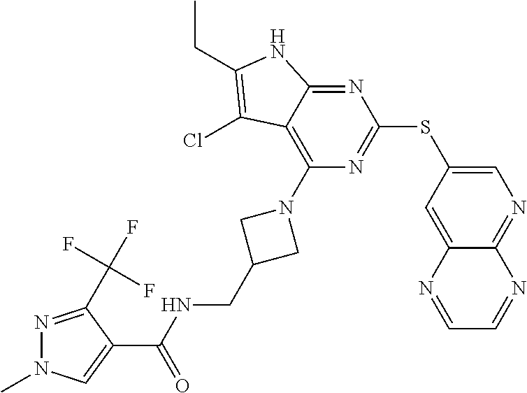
C1=C(SC2=NC(N3CC(CNC(C4=CN(C)N=C4C(F)(F)F)=O)C3)=C3C(=N2)NC(CC)=C3Cl)C=C2C(=N1)N=CC=N2
